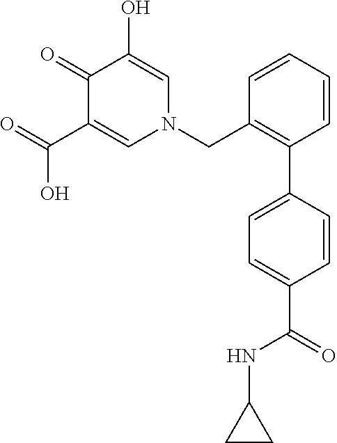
O=C(C1=CN(CC2=C(C3=CC=C(C(=O)NC4CC4)C=C3)C=CC=C2)C=C(O)C1=O)O
